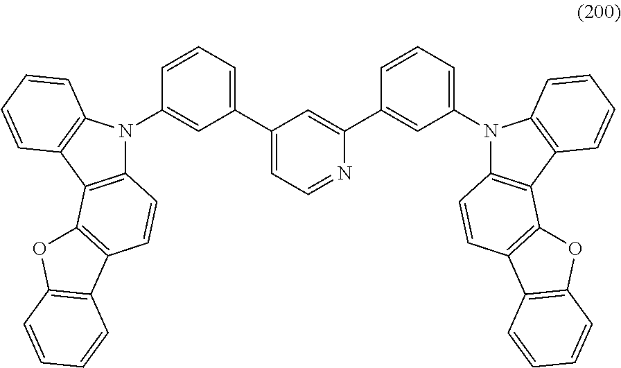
N1(C2=CC(C3=CC=NC(C4=CC(N5C6=C(C7=C5C=CC=C7)C5=C(C=C6)C6=C(O5)C=CC=C6)=CC=C4)=C3)=CC=C2)C2=C(C3=C1C=CC=C3)C1=C(C=C2)C2=C(O1)C=CC=C2
